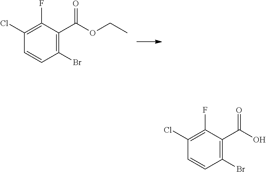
C1(Cl)=C(F)C(C(OCC)=O)=C(Br)C=C1.C1(Cl)=C(F)C(C(O)=O)=C(Br)C=C1
